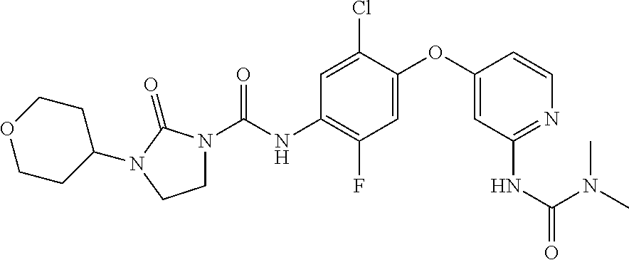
C1=C(Cl)C(OC2=CC(NC(=O)N(C)C)=NC=C2)=CC(F)=C1NC(=O)N1CCN(C2CCOCC2)C1=O
